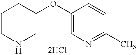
C1CNCC(OC2=CN=C(C)C=C2)C1.[2HCl]
